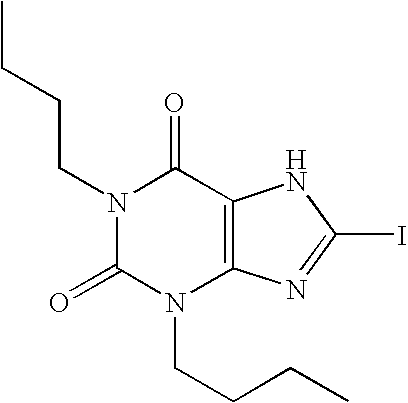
N1(CCCC)C(=O)N(CCCC)C2=C(C1=O)NC(I)=N2
